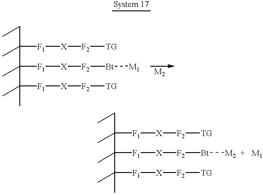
[System 17].C(C(C)(C(C)(C(C)(C)[F1][X][F2][TG])[F1][X][F2][Bt][M1])[F1][X][F2][TG])C.C(C(C)(C(C)(C(C)(C)[F1][X][F2][TG])[F1][X][F2][Bt][M2   +   M1])[F1][X][F2][TG])C
